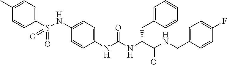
C1(C)=CC=C(S(NC2=CC=C(NC(NC(C(NCC3=CC=C(F)C=C3)=O)CC3=CC=CC=C3)=O)C=C2)(=O)=O)C=C1
